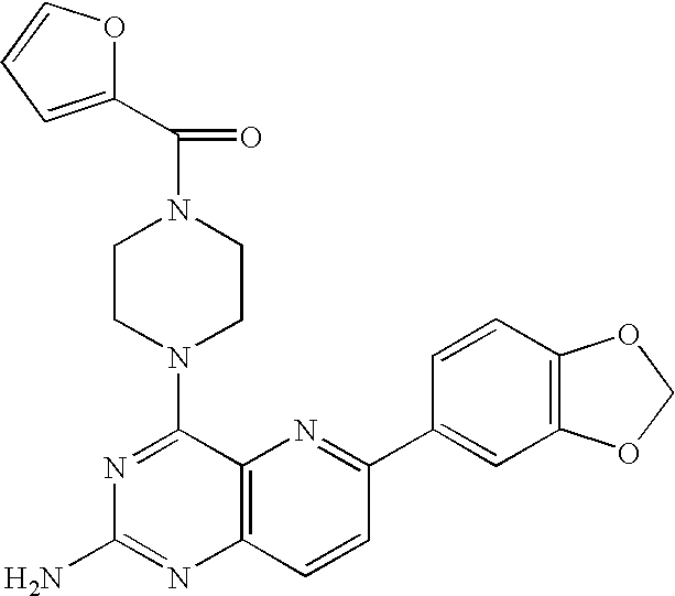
N1=C(N2CCN(C(C3=CC=CO3)=O)CC2)C2=C(N=C1N)C=CC(C1=CC3=C(C=C1)OCO3)=N2
